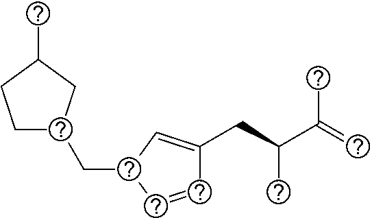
C(C1C=CC(CC(C(=C)C)C)=C1)C1CCC(C)C1
